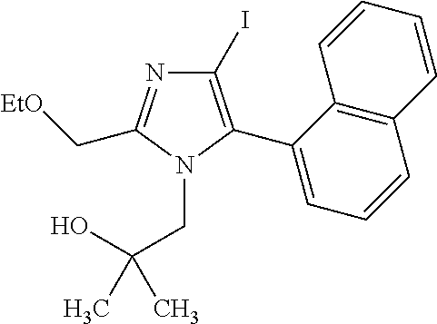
C1(I)=C(C2=CC=CC3=C2C=CC=C3)N(CC(O)(C)C)C(C[EtO])=N1
